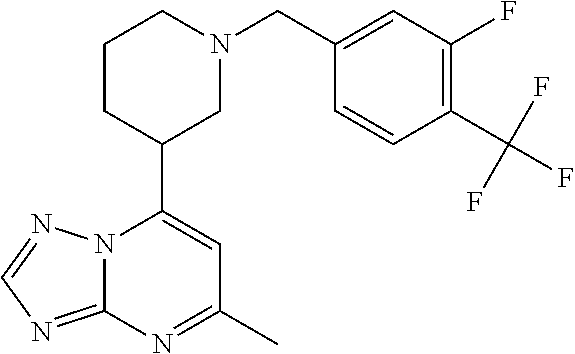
N12C(=NC=N1)N=C(C)C=C2C1CN(CC2=CC(F)=C(C(F)(F)F)C=C2)CCC1
